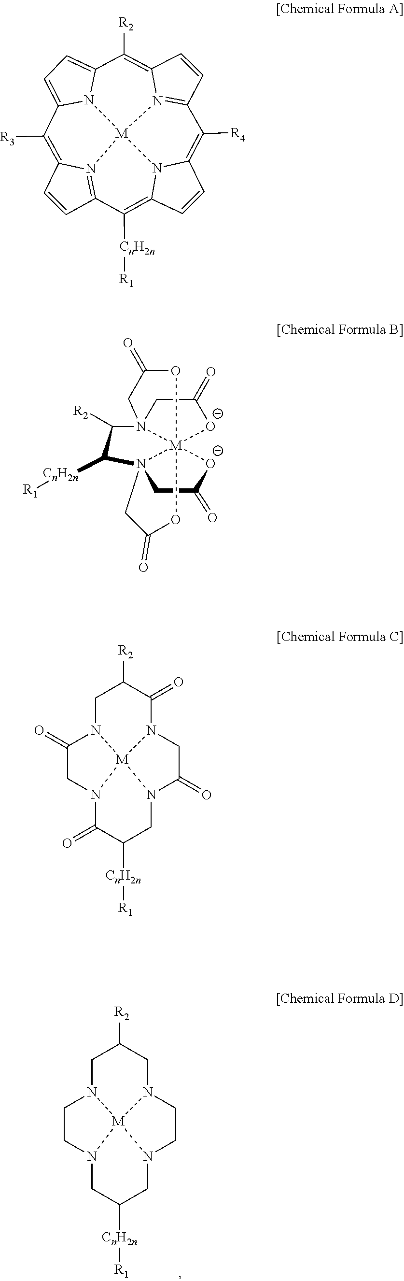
C1N2CCN3CC([CnH2n][R1])CN4CCN(CC1[R2])[M]234.C1=CC2=N3C1=C([R3])C1=CC=C4N1[M]31N3=C(C=CC3=C4[R2])C([R4])=C3C=CC(=C2[CnH2n][R1])N31.C1(=O)CN23[M]45([O-]1)(N(CC(=O)[O-]4)(C([R2])C2[CnH2n][R1])CC(=O)O5)OC(=O)C3.C1N2C(=O)CN3C(=O)C([CnH2n][R1])CN4C(=O)CN(C(=O)C1[R2])[M]234
